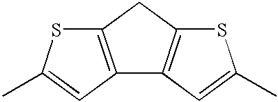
C12=C(C=C(C)S1)C1=C(C2)SC(C)=C1
